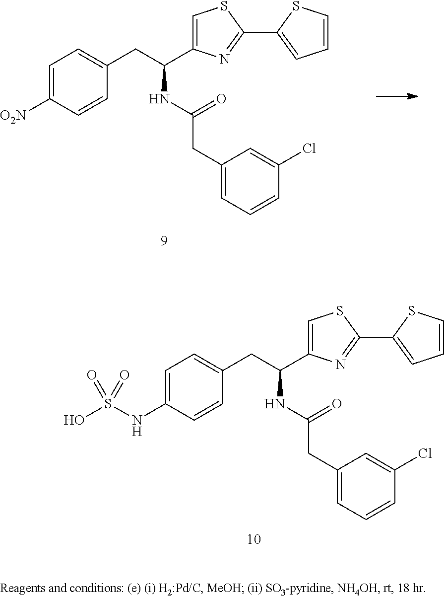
C1=C(NS(O)(=O)=O)C=CC(CC(C2=CSC(C3=CC=CS3)=N2)NC(CC2=CC=CC(Cl)=C2)=O)=C1.C1=C([O2N])C=CC(CC(C2=CSC(C3=CC=CS3)=N2)NC(CC2=CC=CC(Cl)=C2)=O)=C1
